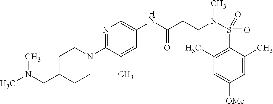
C1=C(C)C(S(=O)(=O)N(CCC(NC2=CN=C(N3CCC(CN(C)C)CC3)C(C)=C2)=O)C)=C(C)C=C1[OMe]
